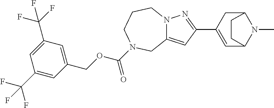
C12=CC(C3=CC4N(C)C(C3)CC4)=NN1CCCN(C(OCC1=CC(C(F)(F)F)=CC(C(F)(F)F)=C1)=O)C2
